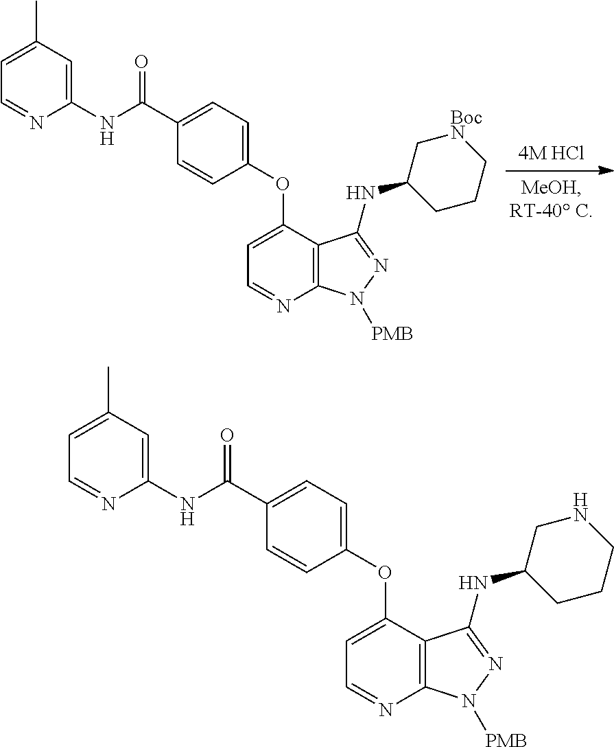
O=C(C1=CC=C(OC2=CC=NC3=C2C(NC2CCC[BocN]C2)=NN3[PMB])C=C1)NC1=CC(C)=CC=N1.O=C(C1=CC=C(OC2=CC=NC3=C2C(NC2CCCNC2)=NN3[PMB])C=C1)NC1=CC(C)=CC=N1
